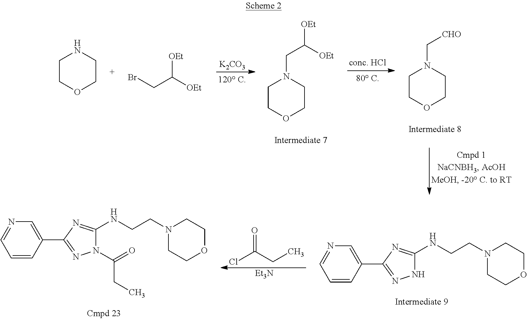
C1COCCN1.C(C([OEt])[OEt])Br.[K2CO3].C1COCCN1CC([OEt])[OEt].C1COCCN1C[CHO].C1=CC(C2=NN(C(=O)CC)C(NCCN3CCOCC3)=N2)=CN=C1.C1=CC(C2=NNC(NCCN3CCOCC3)=N2)=CN=C1.ClC(CC)=O.[Et3N]
